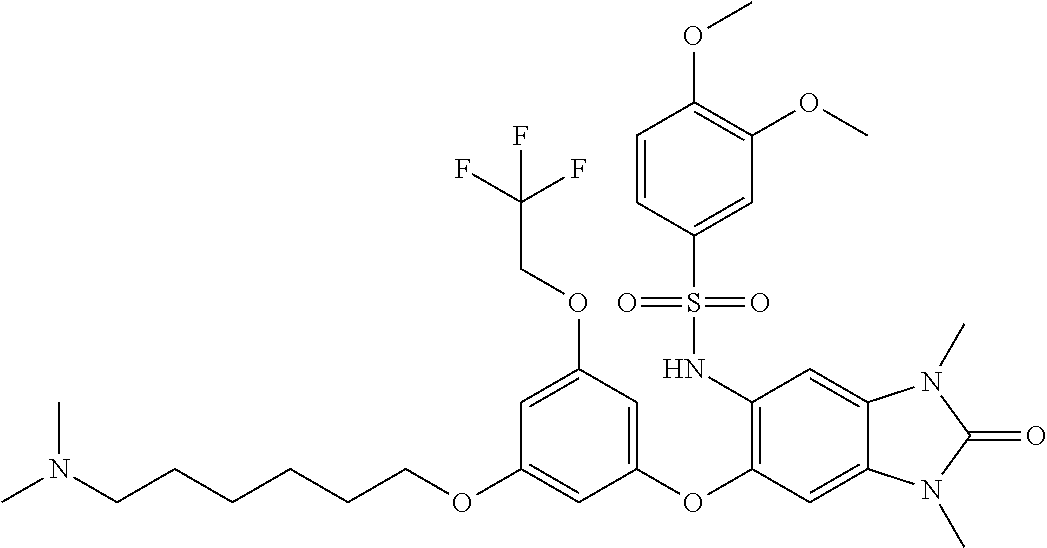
C(CCOC1=CC(OC2=C(NS(C3=CC(OC)=C(OC)C=C3)(=O)=O)C=C3C(=C2)N(C)C(=O)N3C)=CC(OCC(F)(F)F)=C1)CCCN(C)C
